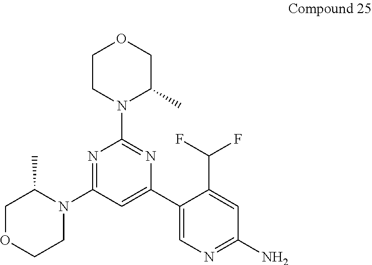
C1OCCN(C2=NC(N3C(C)COCC3)=NC(C3=CN=C(N)C=C3C(F)F)=C2)C1C
